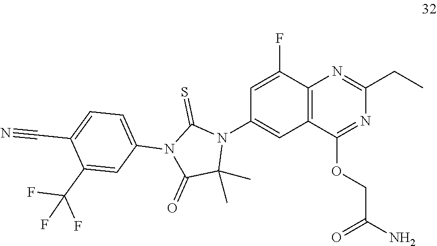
C1=C(F)C2=C(C=C1N1C(=S)N(C3=CC=C(C#N)C(C(F)(F)F)=C3)C(=O)C1(C)C)C(OCC(N)=O)=NC(CC)=N2
